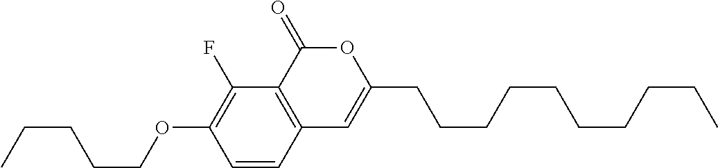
C1=CC2=C(C(F)=C1OCCCCC)C(=O)OC(CCCCCCCCCC)=C2
